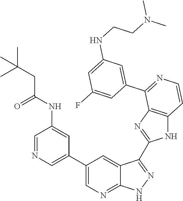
C1=NC=C(C2=CN=C3C(=C2)C(C2=NC4=C(N2)C=CN=C4C2=CC(NCCN(C)C)=CC(F)=C2)=NN3)C=C1NC(CC(C)(C)C)=O
